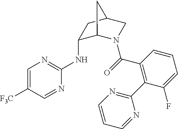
C1(NC2=NC=C([F3C])C=N2)C2N(C(=O)C3=C(C4=NC=CC=N4)C(F)=CC=C3)CC(C1)C2
